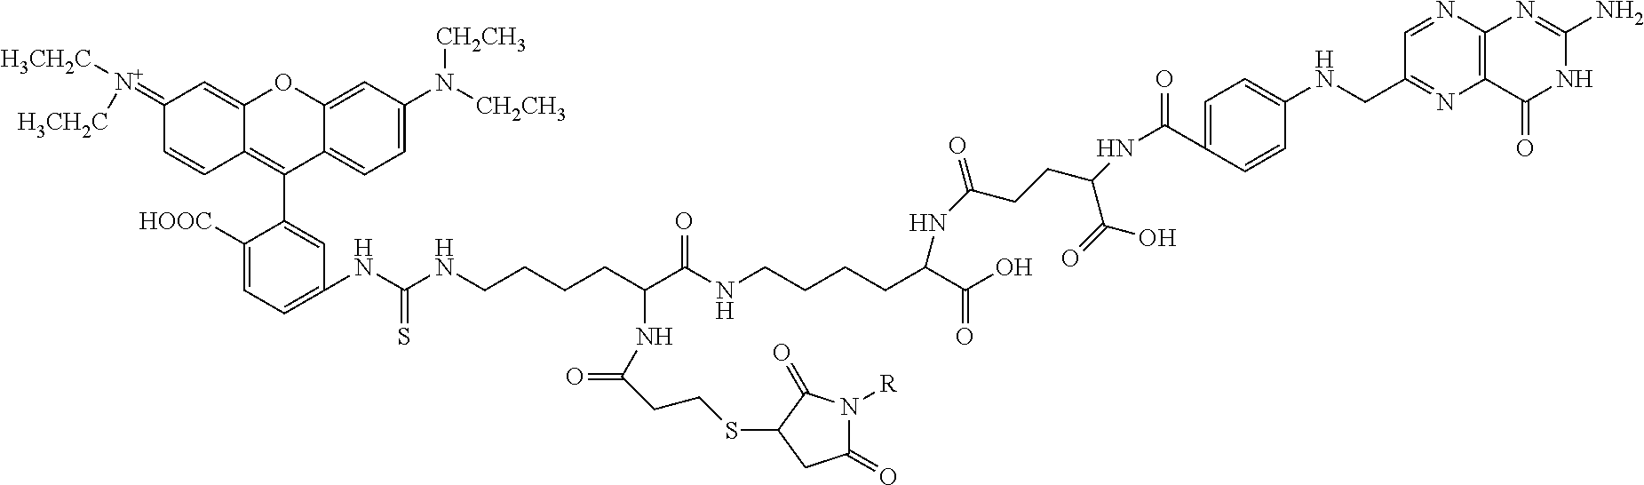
C1=CC2=C(C3=CC(NC(NCCCCC(C(NCCCCC(C(O)=O)NC(=O)CCC(NC(=O)C4=CC=C(NCC5=NC6=C(N=C5)N=C(N)NC6=O)C=C4)C(=O)O)=O)NC(=O)CCSC4CC(=O)N([R])C4=O)=S)=CC=C3[HOOC])C3=CC=C(N([CH2CH3])[CH2CH3])C=C3OC2=CC1=[N+]([H3CH2C])[H3CH2C]
